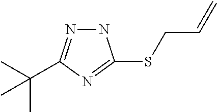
N1N=C(C(C)(C)C)N=C1SCC=C
